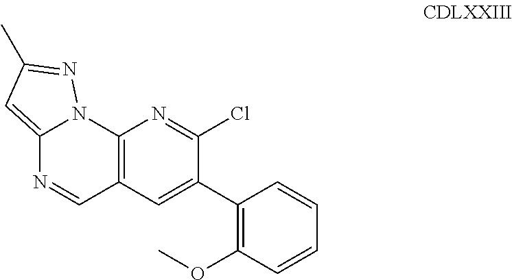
C12=C(C=C(C3=C(OC)C=CC=C3)C(Cl)=N1)C=NC1=CC(C)=NN21
